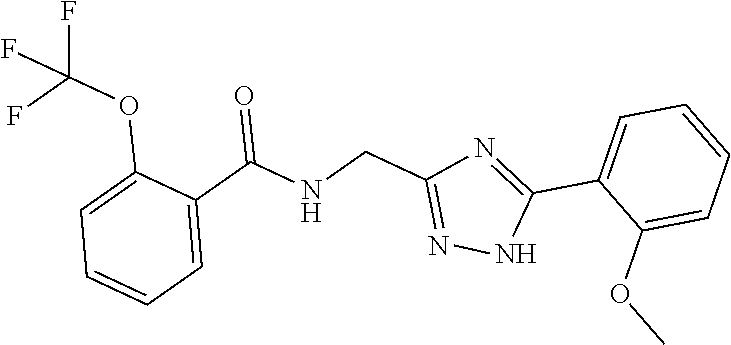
C1=C(C(NCC2=NNC(C3=CC=CC=C3OC)=N2)=O)C(OC(F)(F)F)=CC=C1
